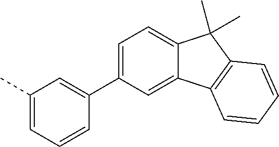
C1=C(C2=CC(C)=CC=C2)C=C2C(=C1)C(C)(C)C1=C2C=CC=C1
